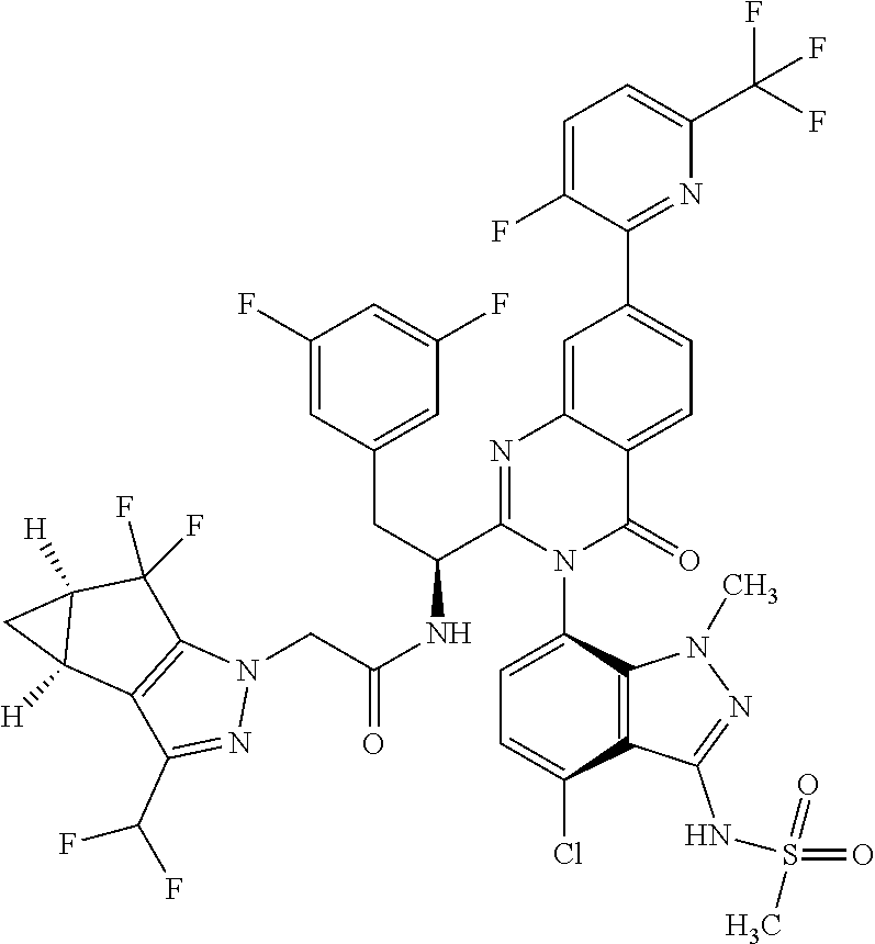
C1(F)=CC(CC(C2=NC3=CC(C4=NC(C(F)(F)F)=CC=C4F)=CC=C3C(=O)N2C2=CC=C(Cl)C3=C2N(C)N=C3NS(=O)(=O)C)NC(CN2C3=C(C(C(F)F)=N2)C2([H])C([H])(C3(F)F)C2)=O)=CC(F)=C1
